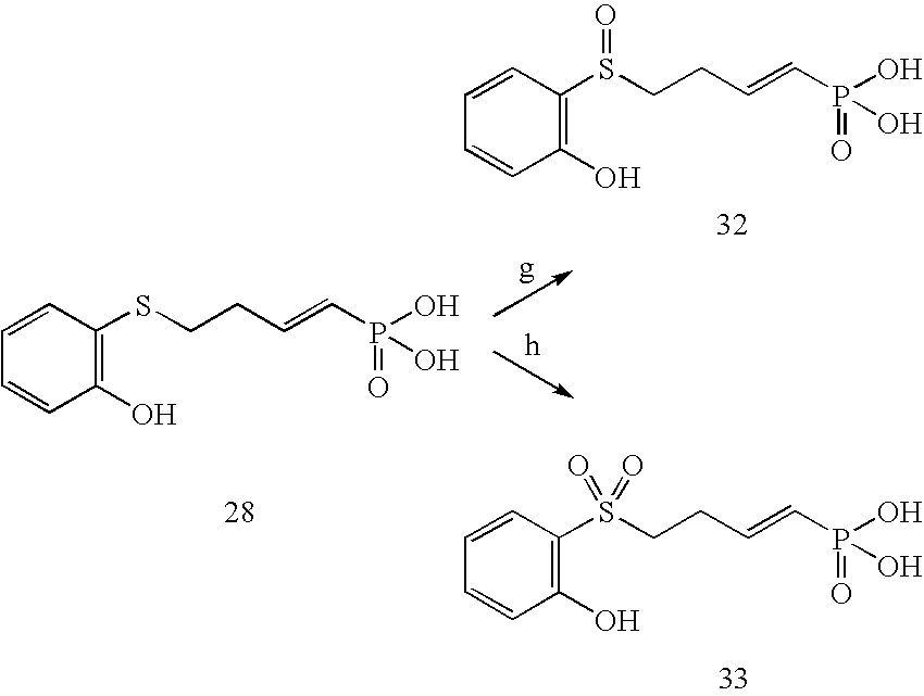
C1=CC(O)=C(SCCC=CP(O)(=O)O)C=C1.C1=CC(O)=C(S(=O)CCC=CP(O)(=O)O)C=C1.C1=CC(O)=C(S(CCC=CP(O)(=O)O)(=O)=O)C=C1
